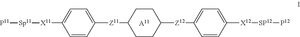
C1=CC([Z11]C2CCC([Z12]C3=CC=C([X12][SP12][P12])C=C3)CC2)=CC=C1[X11][Sp11][P11].[A11]
